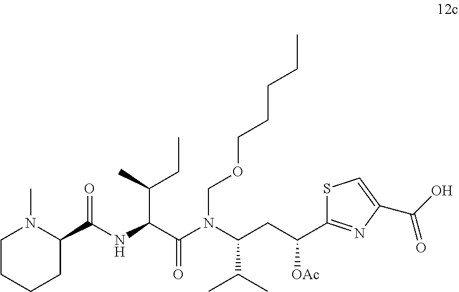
C1CCCC(C(NC(C(N(C(CC(C2=NC(C(O)=O)=CS2)[OAc])C(C)C)COCCCCC)=O)C(C)CC)=O)N1C
